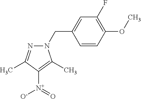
N1(CC2=CC(F)=C(OC)C=C2)N=C(C)C([N+](=O)[O-])=C1C
